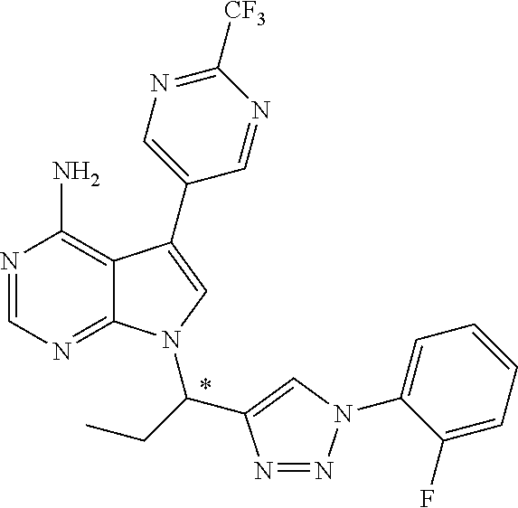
N1=CN=C2C(=C1N)C(C1=CN=C([CF3])N=C1)=CN2C(CC)C1=CN(C2=CC=CC=C2F)N=N1
